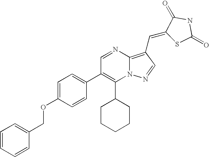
C1(C2CCCCC2)=C(C2=CC=C(OCC3=CC=CC=C3)C=C2)C=NC2=C(C=C3C(=O)NC(=O)S3)C=NN12
